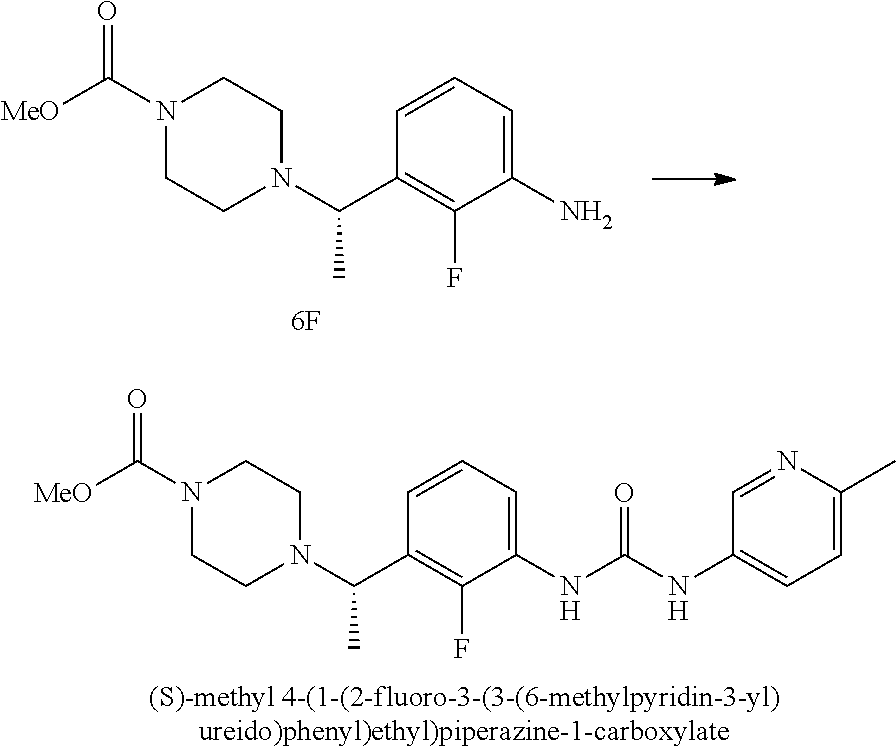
C1(N)=CC=CC(C(N2CCN(C([MeO])=O)CC2)C)=C1F.C1(NC(NC2=CC=C(C)N=C2)=O)=CC=CC(C(N2CCN(C([MeO])=O)CC2)C)=C1F
